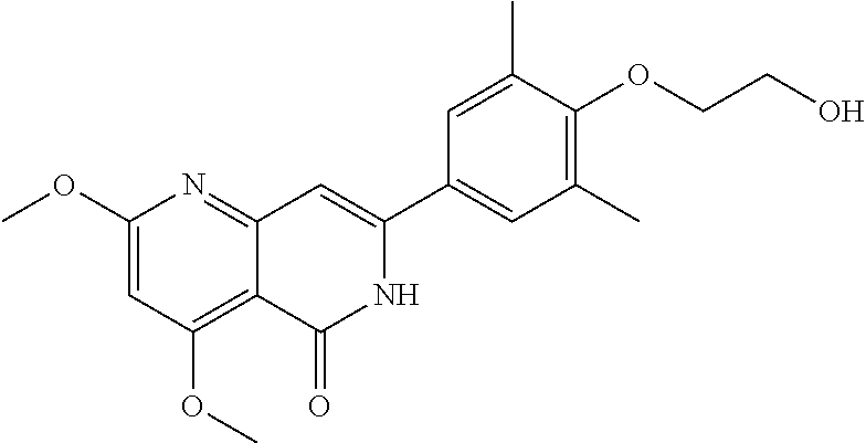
C1(OC)=CC(OC)=C2C(=N1)C=C(C1=CC(C)=C(OCCO)C(C)=C1)NC2=O
